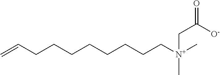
C=CCCCCCCCC[N+](C)(CC(=O)[O-])C
